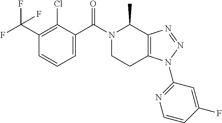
C1=C(C(N2CCC3=C(C2C)N=NN3C2=NC=CC(F)=C2)=O)C(Cl)=C(C(F)(F)F)C=C1
